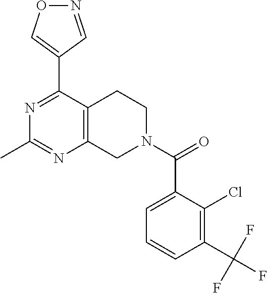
N1=C(C2=CON=C2)C2=C(N=C1C)CN(C(C1=CC=CC(C(F)(F)F)=C1Cl)=O)CC2
